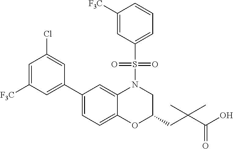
C1(C2=CC([F3C])=CC(Cl)=C2)=CC=C2C(=C1)N(S(C1=CC=CC([F3C])=C1)(=O)=O)CC(CC(C(O)=O)(C)C)O2
